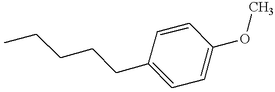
C1=CC(CCCCC)=CC=C1OC
